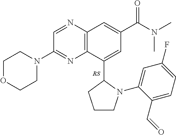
C1CN(C2=CC(F)=CC=C2C=O)C(C2=CC(C(=O)N(C)C)=CC3=C2N=C(N2CCOCC2)C=N3)C1
